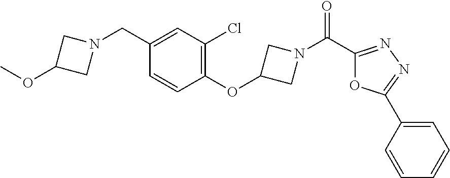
C1(OC2=C(Cl)C=C(CN3CC(OC)C3)C=C2)CN(C(=O)C2=NN=C(C3=CC=CC=C3)O2)C1
